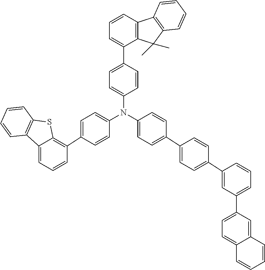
C1=C(C2=CC=CC3=C2C(C)(C)C2=C3C=CC=C2)C=CC(N(C2=CC=C(C3=C4C(=CC=C3)C3=C(S4)C=CC=C3)C=C2)C2=CC=C(C3=CC=C(C4=CC(C5=CC=C6C(=C5)C=CC=C6)=CC=C4)C=C3)C=C2)=C1
